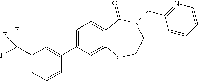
C1=C(C2=CC(C(F)(F)F)=CC=C2)C=C2C(=C1)C(=O)N(CC1=NC=CC=C1)CCO2
